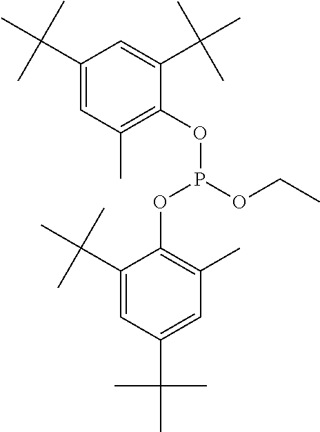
C1(C(C)(C)C)=CC(C)=C(OP(OCC)OC2=C(C)C=C(C(C)(C)C)C=C2C(C)(C)C)C(C(C)(C)C)=C1
